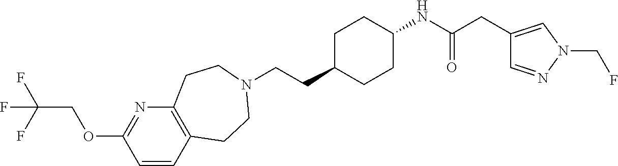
C(CC1CCC(NC(CC2=CN(CF)N=C2)=O)CC1)N1CCC2=C(N=C(OCC(F)(F)F)C=C2)CC1
